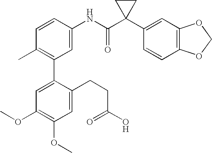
C1=CC(NC(C2(C3=CC4=C(C=C3)OCO4)CC2)=O)=CC(C2=CC(OC)=C(OC)C=C2CCC(O)=O)=C1C
